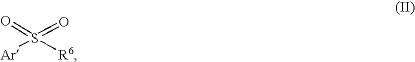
[Ar]S([R6])(=O)=O
